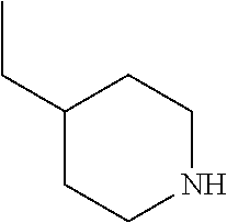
CCC1CCNCC1
